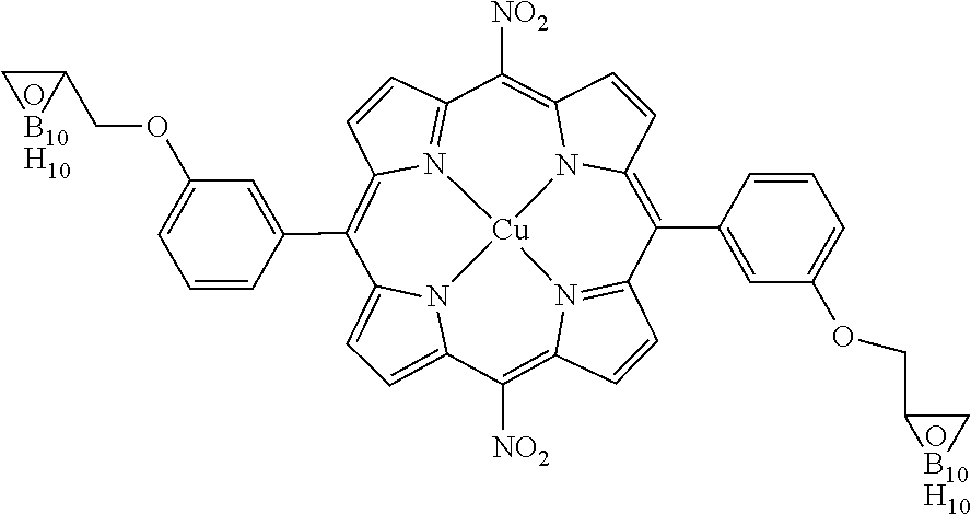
O.C1=C2N3C(=C1)C([NO2])=C1C=CC4=N1[Cu]31N3=C(C=CC3=C2C2=CC(OCC3C[B10H10]3)=CC=C2)C([NO2])=C2C=CC(=C4C3=CC(OCC4[B10H10]C4)=CC=C3)N21.O
